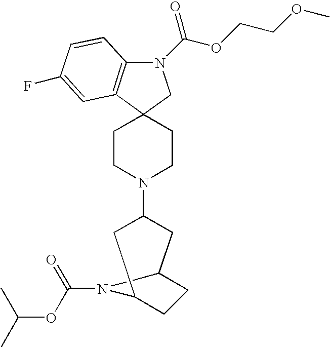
N1(C(=O)OCCOC)C2=C(C3(C1)CCN(C1CC4CCC(C1)N4C(=O)OC(C)C)CC3)C=C(F)C=C2
